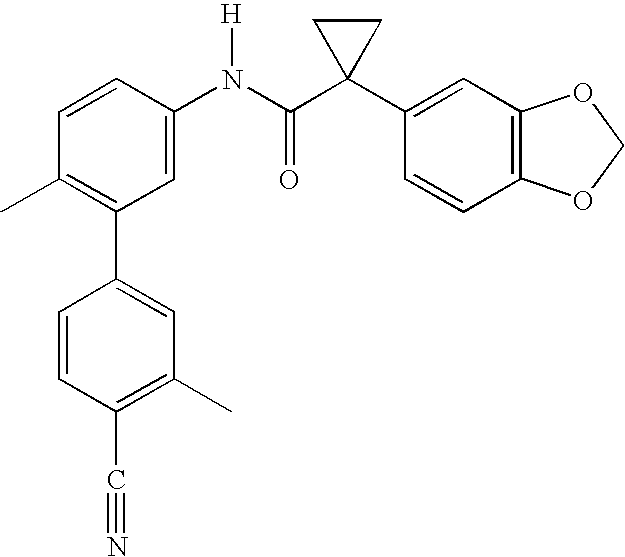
C1(N(C(C2(C3=CC4=C(C=C3)OCO4)CC2)=O)[H])=CC(C2=CC(C)=C(C#N)C=C2)=C(C)C=C1
